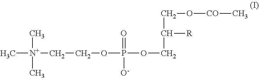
C[N+](C)(C)CCOP([O-])(=O)OCC(CO[CO]C)[R]
